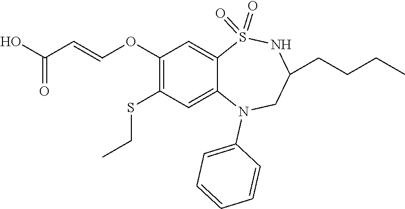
N1C(CCCC)CN(C2=CC=CC=C2)C2=CC(SCC)=C(OC=CC(O)=O)C=C2S1(=O)=O
